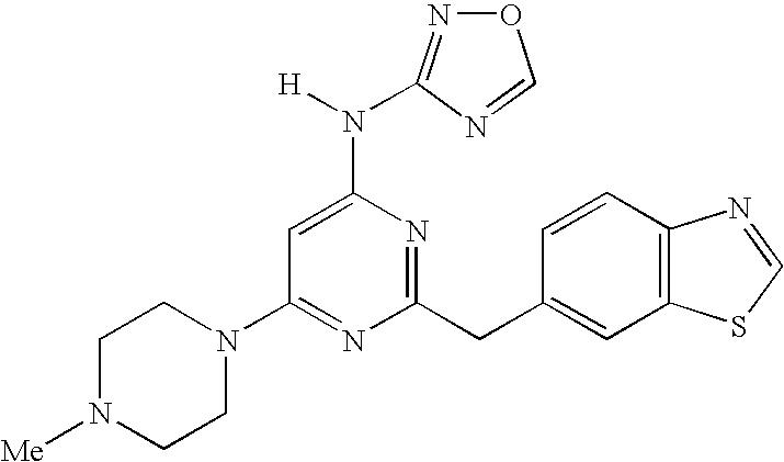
C1(N2CCN([Me])CC2)=NC(CC2=CC3=C(C=C2)N=CS3)=NC(N([H])C2=NOC=N2)=C1
